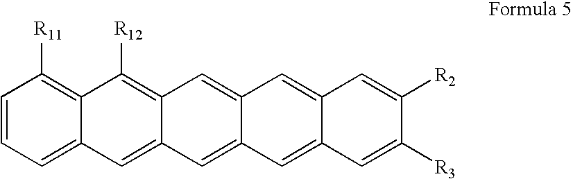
C1=C2C(=CC3=CC4=CC=CC([R11])=C4C([R12])=C13)C=C1C(=C2)C=C([R2])C([R3])=C1
